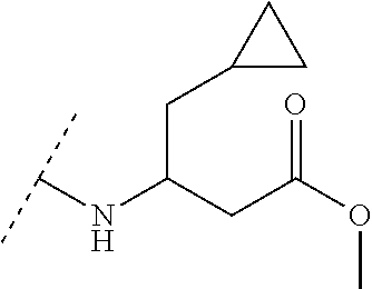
C(C(CC(OC)=O)NC(C)C)C1CC1
